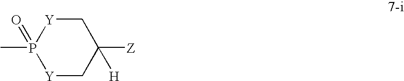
[Y]1CC([Z])([H])C[Y]P1(C)=O
